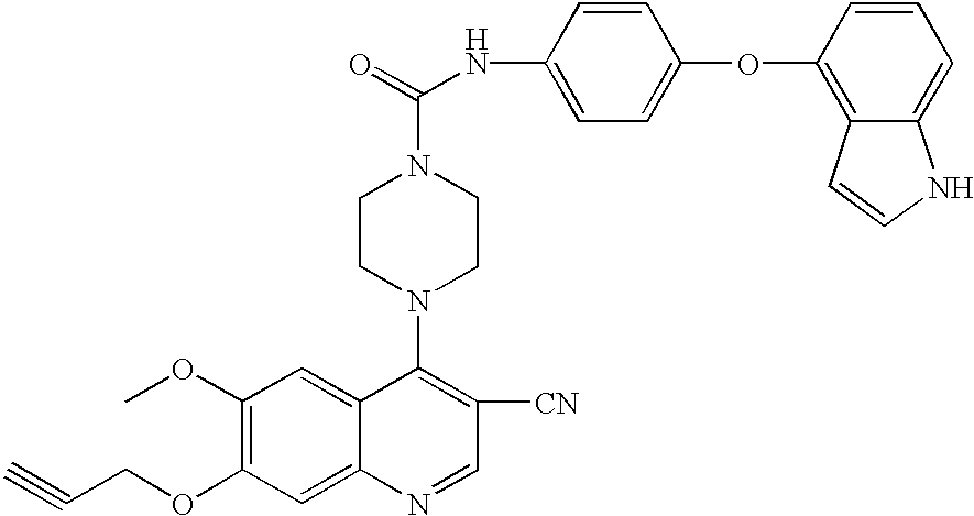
C(COC1=C(OC)C=C2C(=C1)N=CC([CN])=C2N1CCN(C(=O)NC2=CC=C(OC3=C4C(=CC=C3)NC=C4)C=C2)CC1)#C
